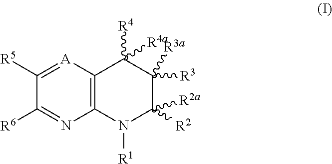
C12=C([A]=C([R5])C([R6])=N1)C([R4])([R4a])C([R3])([R3a])C([R2])([R2a])N2[R1]
